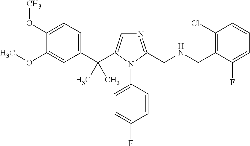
C1(C(C2=CN=C(CNCC3=C(Cl)C=CC=C3F)N2C2=CC=C(F)C=C2)(C)C)=CC=C(OC)C(OC)=C1
